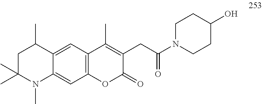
C12=C(C=C3C(=C1)N(C)C(C)(C)CC3C)C(C)=C(CC(=O)N1CCC(O)CC1)C(=O)O2
